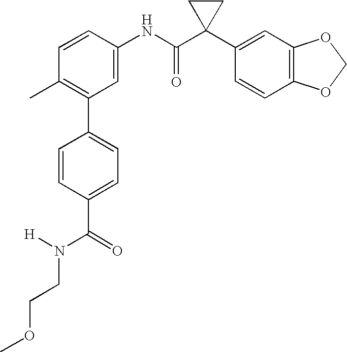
C1(NC(C2(C3=CC4=C(C=C3)OCO4)CC2)=O)=CC(C2=CC=C(C(N([H])CCOC)=O)C=C2)=C(C)C=C1
